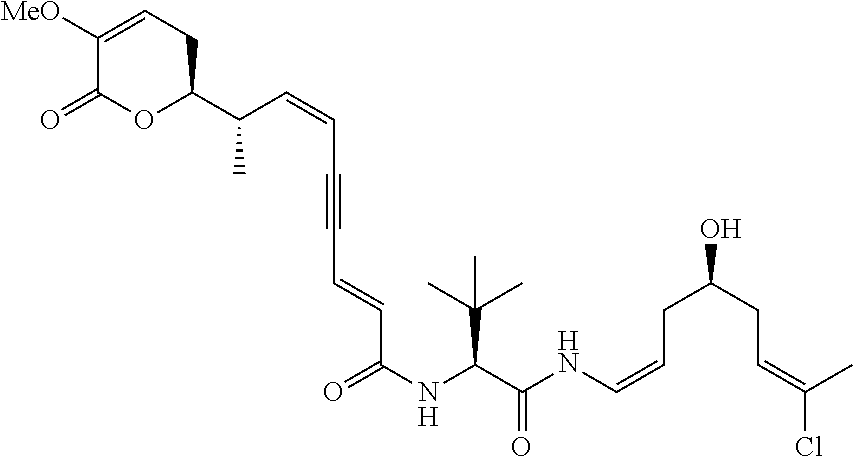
C1([MeO])=CCC(C(C=CC#CC=CC(NC(C(=O)NC=CCC(CC=C(C)Cl)O)C(C)(C)C)=O)C)OC1=O
